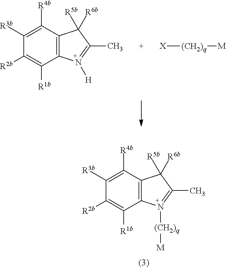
C12=C(C([R4b])=C([R3b])C([R2b])=C1[R1b])C([R5b])([R6b])C(C)=N2[H].[X][(CH2)q][M].C12=C(C([R4b])=C([R3b])C([R2b])=C1[R1b])C([R5b])([R6b])C(C)=N2[(CH2)q][M]
